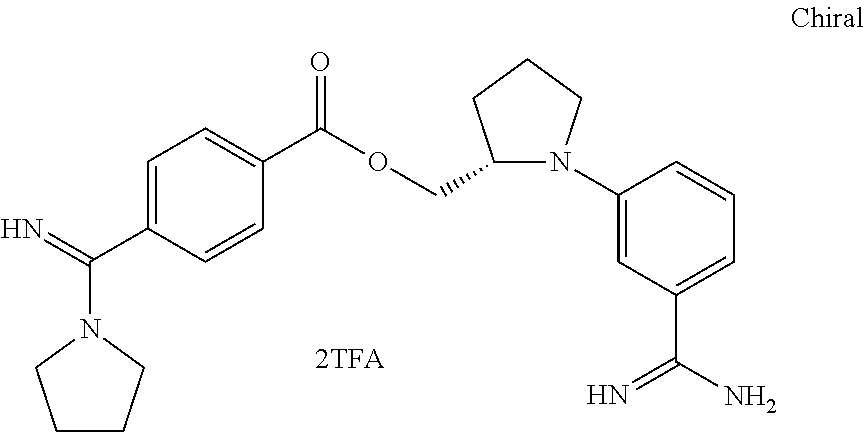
O(CC1N(C2=CC(C(N)=N)=CC=C2)CCC1)C(=O)C1=CC=C(C(=N)N2CCCC2)C=C1
